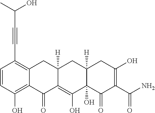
C1=CC(O)=C2C(=C1C#CC(O)C)CC1([H])C(=C(O)C3(O)C([H])(C1)CC(O)=C(C(N)=O)C3=O)C2=O
